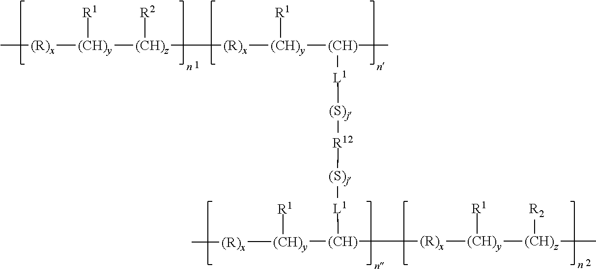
C[(R)x][(CH)y]([R1])[(CH)z]([R2])[(R)x][(CH)y]([R1])[(CH)](C)[L1][(S)j][R12][(S)j][L1][(CH)]([(CH)y]([(R)x]C)[R1])[(R)x][(CH)y]([R1])[(CH)z]([R2])C
